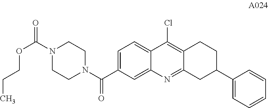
C1=C(C(N2CCN(C(=O)OCCC)CC2)=O)C=C2C(=C1)C(Cl)=C1C(=N2)CC(C2=CC=CC=C2)CC1
